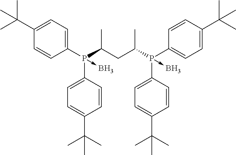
C1=CC(P(C(CC(P(C2=CC=C(C(C)(C)C)C=C2)(C2=CC=C(C(C)(C)C)C=C2)->B)C)C)(C2=CC=C(C(C)(C)C)C=C2)->B)=CC=C1C(C)(C)C
